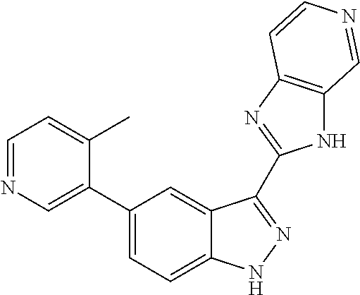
C1(C2=CN=CC=C2C)=CC=C2C(=C1)C(C1=NC3=C(N1)C=NC=C3)=NN2
